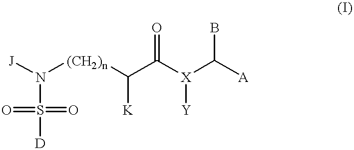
[J]N([(CH2)n]C(C([X](C([A])B)[Y])=O)[K])S([D])(=O)=O
